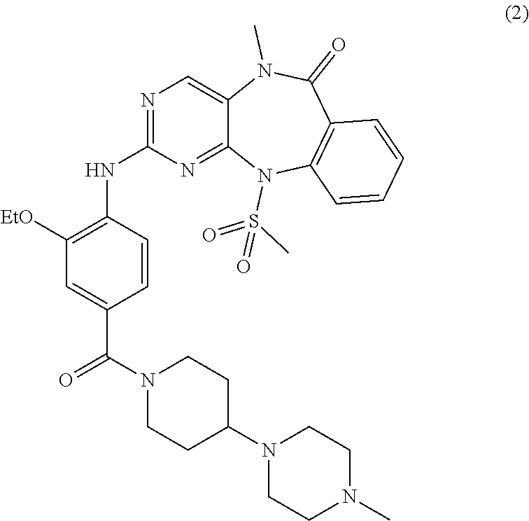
C1([EtO])=C(NC2=NC=C3C(=N2)N(S(C)(=O)=O)C2=C(C(=O)N3C)C=CC=C2)C=CC(C(N2CCC(N3CCN(C)CC3)CC2)=O)=C1
